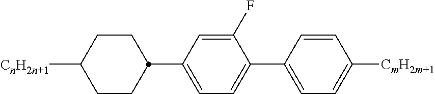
C1(C2CCC([CnH2n+1])CC2)=CC=C(C2=CC=C([CmH2m+1])C=C2)C(F)=C1
